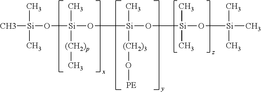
[Si](C)(C)(C)O[Si](C)([(CH2)p]C)O[Si](C)(O[Si](O[Si](C)(C)C)(C)C)[(CH2)3]O[PE]
